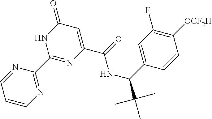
C1=CN=C(C2=NC(C(NC(C(C)(C)C)C3=CC(F)=C([OCF2H])C=C3)=O)=CC(=O)N2)N=C1
